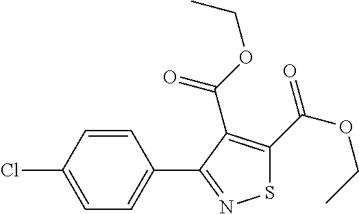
C1=CC(C2=NSC(C(OCC)=O)=C2C(OCC)=O)=CC=C1Cl
